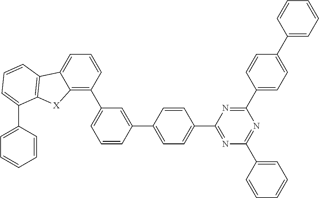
C1=C(C2=CC(C3=C4C(=CC=C3)C3=C([X]4)C(C4=CC=CC=C4)=CC=C3)=CC=C2)C=CC(C2=NC(C3=CC=CC=C3)=NC(C3=CC=C(C4=CC=CC=C4)C=C3)=N2)=C1
